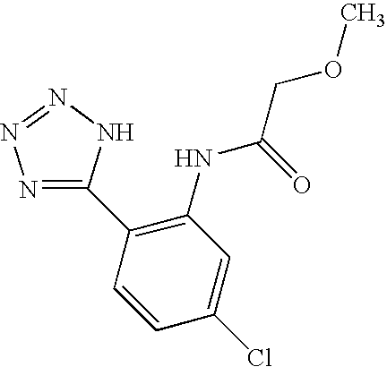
C1(C2=C(NC(COC)=O)C=C(Cl)C=C2)=NN=NN1
